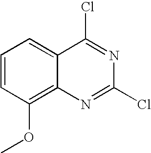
C1=CC(OC)=C2C(=C1)C(Cl)=NC(Cl)=N2
